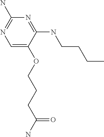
C(OC1=CN=C(N)N=C1NCCCC)CCC(N)=O
